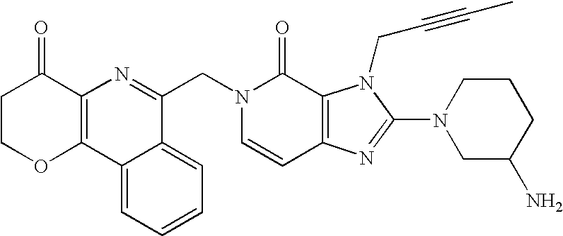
C1=CC2=C(C(=O)N1CC1=NC3=C(C4=CC=CC=C14)OCCC3=O)N(CC#CC)C(N1CC(N)CCC1)=N2
